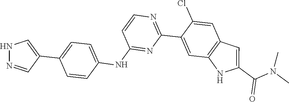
C1(Cl)=CC2=C(NC(C(=O)N(C)C)=C2)C=C1C1=NC=CC(NC2=CC=C(C3=CNN=C3)C=C2)=N1
